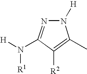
N1([H])N=C(N([H])[R1])C([R2])=C1C
